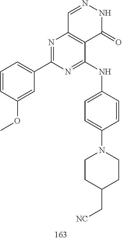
C1=NNC(=O)C2=C1N=C(C1=CC=CC(OC)=C1)N=C2NC1=CC=C(N2CCC(C[NC])CC2)C=C1
